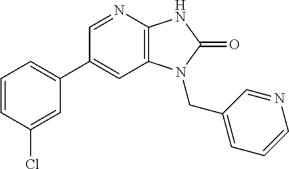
C1(C2=CC=CC(Cl)=C2)=CC2=C(N=C1)NC(=O)N2CC1=CC=CN=C1
